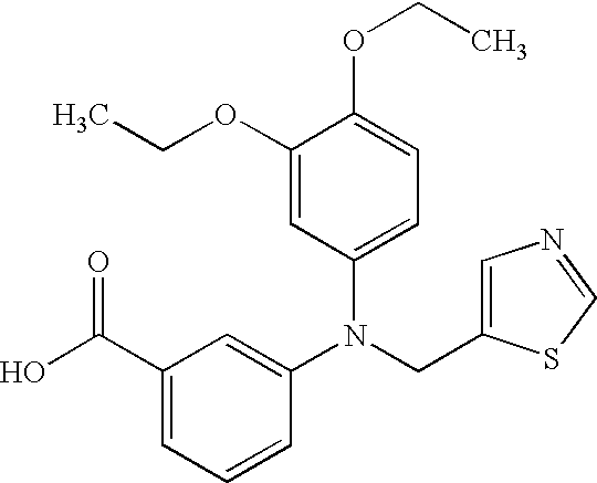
N(CC1=CN=CS1)(C1=CC(C(O)=O)=CC=C1)C1=CC=C(OCC)C(OCC)=C1
